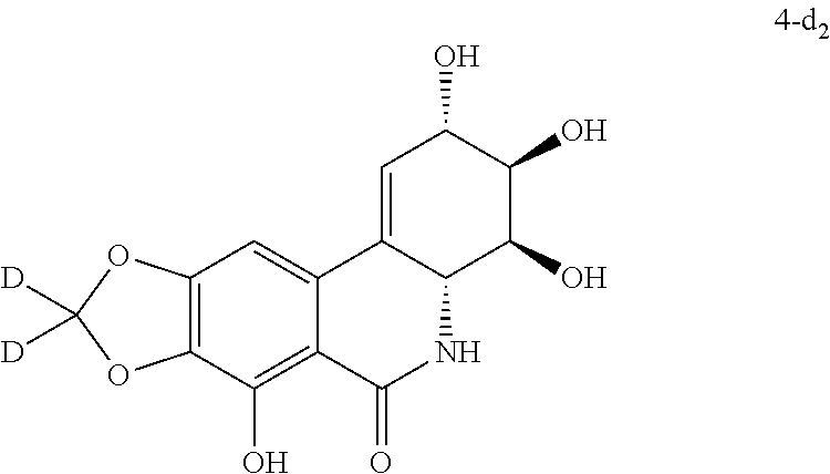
C12=CC(O)C(O)C(O)C1NC(=O)C1=C(O)C3=C(C=C21)OC([D])([D])O3
